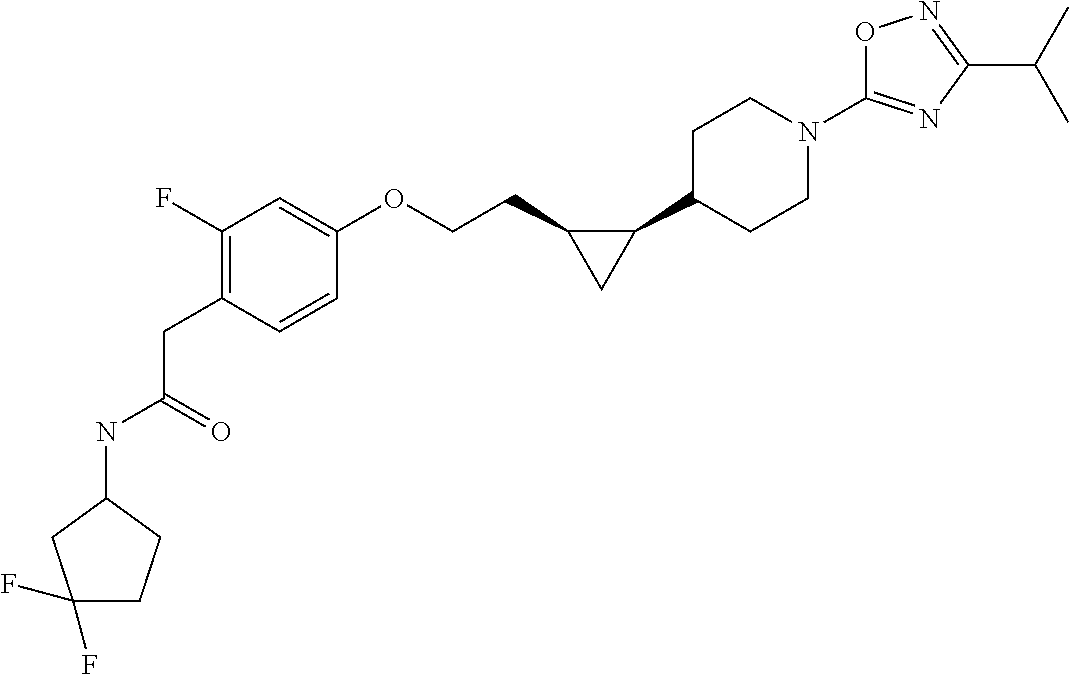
C(CC1=C(F)C=C(OCCC2C(C3CCN(C4=NC(C(C)C)=NO4)CC3)C2)C=C1)(=O)NC1CC(F)(F)CC1
